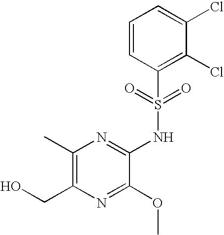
C1(C)=C(CO)N=C(OC)C(NS(C2=C(Cl)C(Cl)=CC=C2)(=O)=O)=N1
